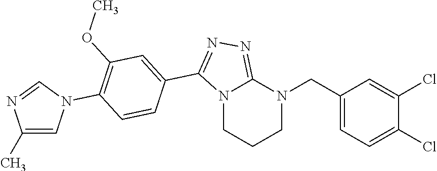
C1N(CC2=CC=C(Cl)C(Cl)=C2)C2=NN=C(C3=CC(OC)=C(N4C=C(C)N=C4)C=C3)N2CC1
